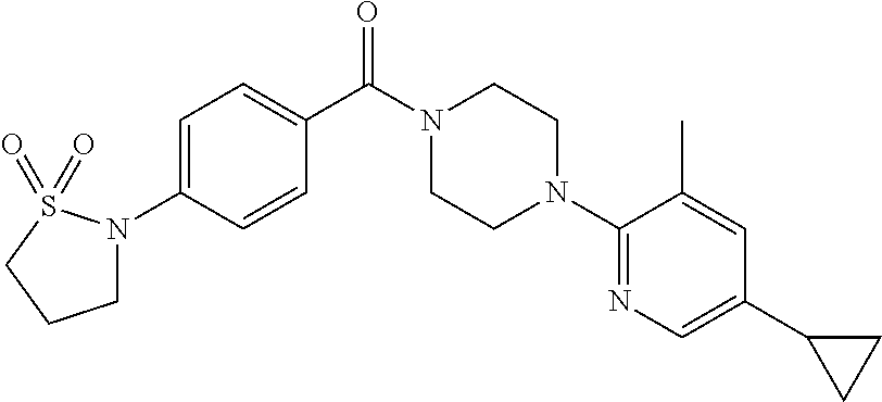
N1(C2=CC=C(C(N3CCN(C4=NC=C(C5CC5)C=C4C)CC3)=O)C=C2)S(=O)(=O)CCC1
